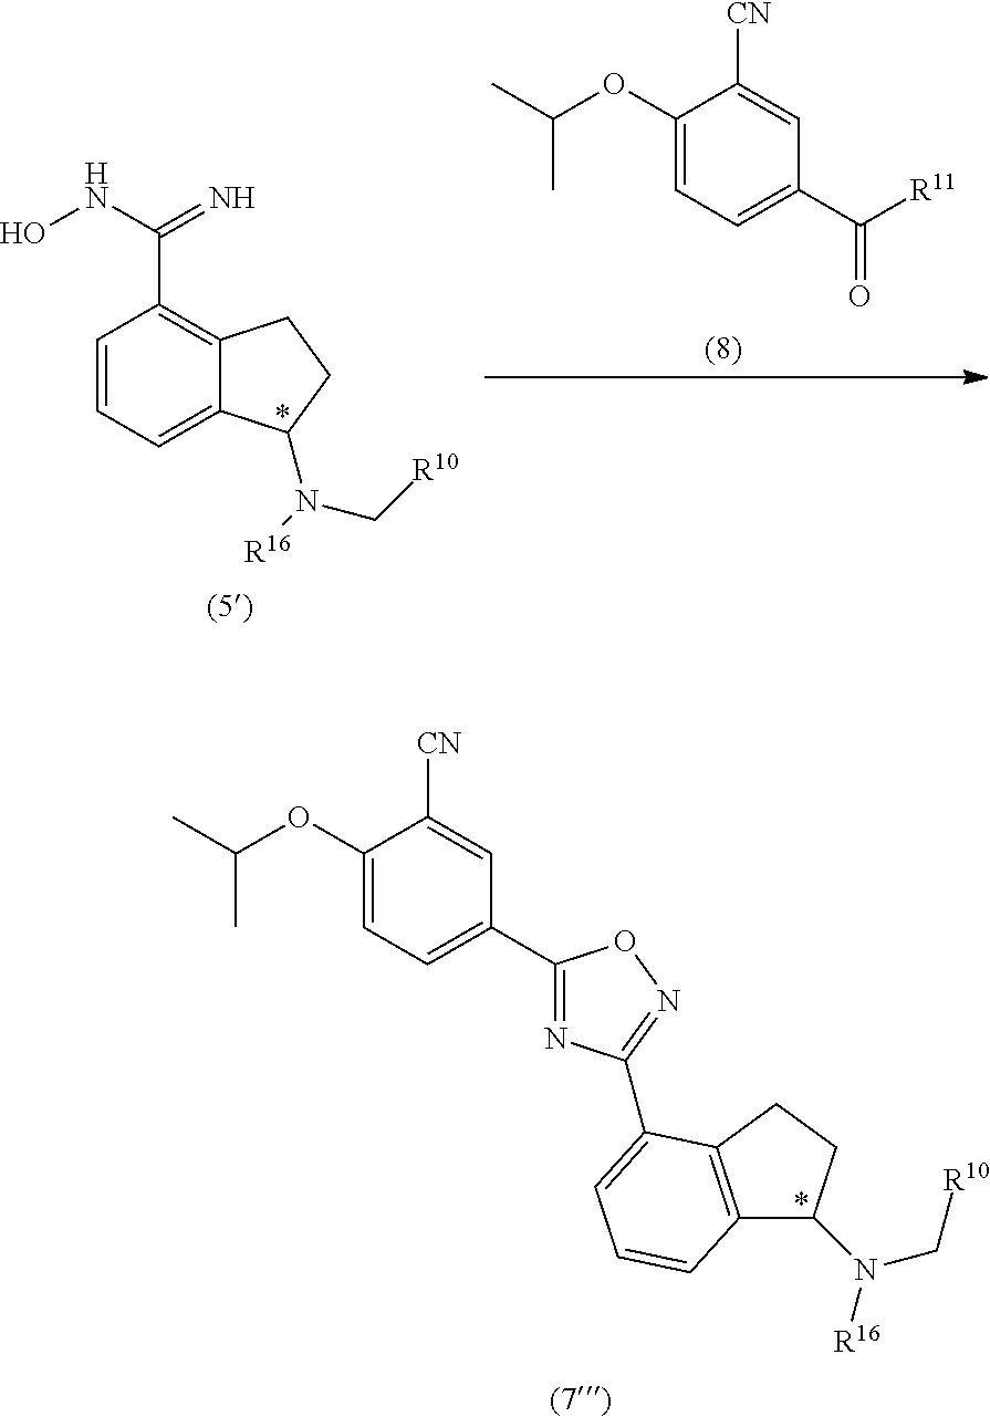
C1=CC=C2C(=C1C(NO)=N)CCC2N(C[R10])[R16].C1(OC(C)C)=CC=C(C([R11])=O)C=C1[CN].C1(OC(C)C)=CC=C(C2=NC(C3=CC=CC4=C3CCC4N([R16])C[R10])=NO2)C=C1[CN]
